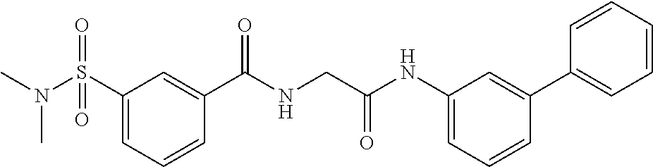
C1=CC=CC=C1C1=CC(NC(CNC(C2=CC(S(N(C)C)(=O)=O)=CC=C2)=O)=O)=CC=C1
